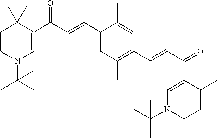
C1CN(C(C)(C)C)C=C(C(C=CC2=CC(C)=C(C=CC(=O)C3=CN(C(C)(C)C)CCC3(C)C)C=C2C)=O)C1(C)C
